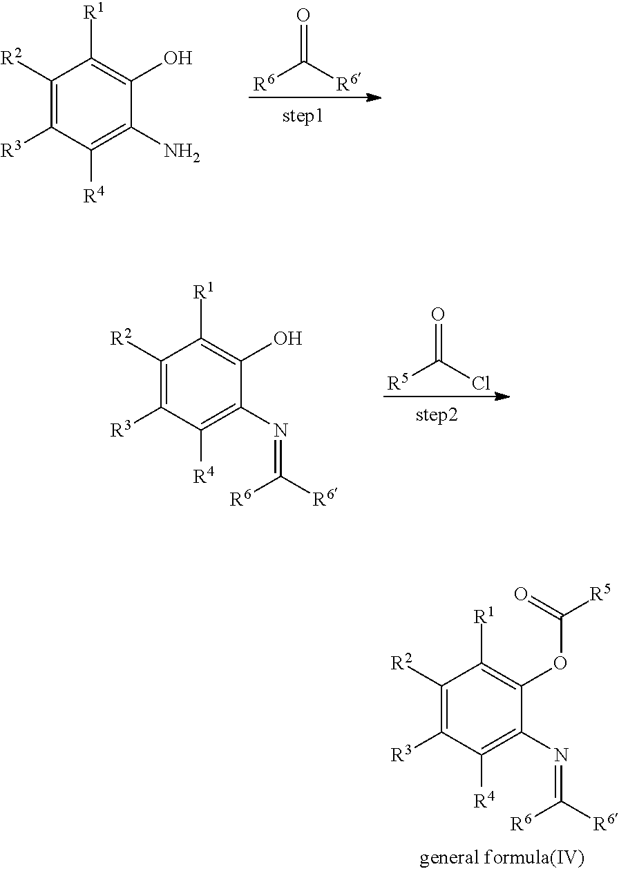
C1([R2])=C([R3])C([R4])=C(N)C(O)=C1[R1].O=C([R6])[R6].C1([R2])=C([R3])C([R4])=C(N=C([R6])[R6])C(O)=C1[R1].O=C(Cl)[R5].C1([R2])=C([R3])C([R4])=C(N=C([R6])[R6])C(OC([R5])=O)=C1[R1]
